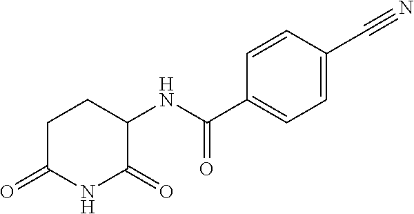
C1C(=O)NC(=O)C(NC(C2=CC=C(C#N)C=C2)=O)C1
